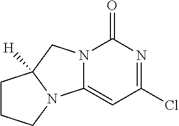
ClC1=NC(=O)N2C(=C1)N1C([H])(C2)CCC1
